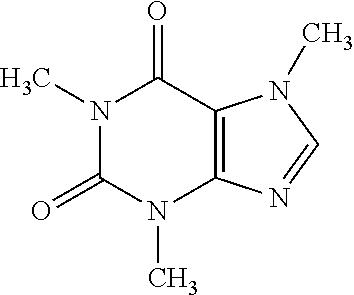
C12=C(N=CN1C)N(C)C(=O)N(C)C2=O
